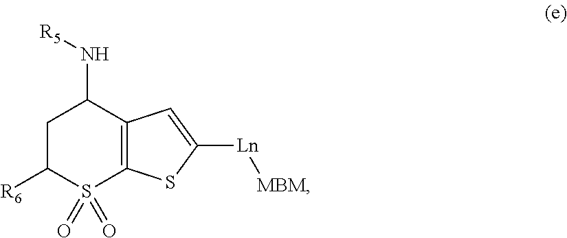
C1C([R6])S(=O)(=O)C2=C(C1N[R5])C=C([Ln][MBM])S2
